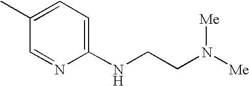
C1(NCCN([Me])[Me])=CC=C(C)C=N1
